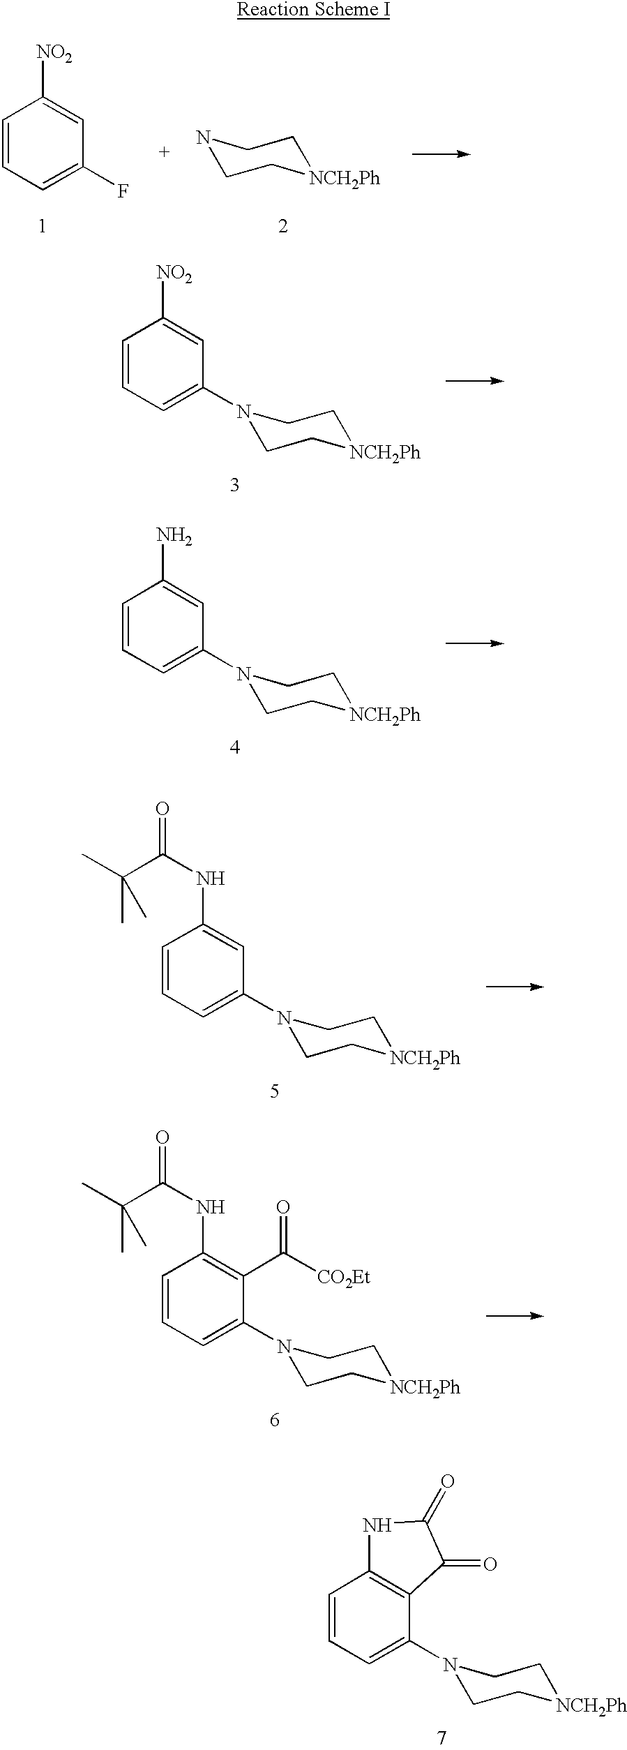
C1=CC=C(F)C=C1[NO2].C1NCC[NCH2Ph]C1.C1=CC=C(N2CC[NCH2Ph]CC2)C=C1[NO2].C1=CC=C(N2CC[NCH2Ph]CC2)C=C1N.C1=CC=C(N2CC[NCH2Ph]CC2)C=C1NC(C(C)(C)C)=O.C1=CC=C(N2CC[NCH2Ph]CC2)C(C([CO2Et])=O)=C1NC(C(C)(C)C)=O.C1=CC=C(N2CC[NCH2Ph]CC2)C2=C1NC(=O)C2=O
